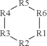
[R4]1[R3][R2][R1][R6][R5]1
